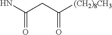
NC(CC([(CH2)8CH3])=O)=O
